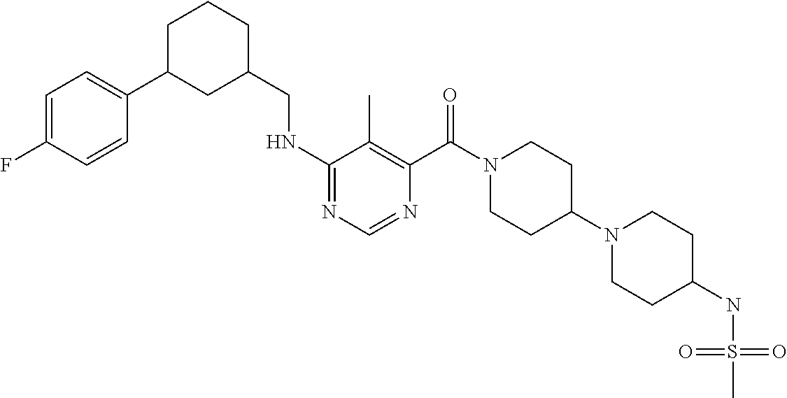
C1(NCC2CCCC(C3=CC=C(F)C=C3)C2)=NC=NC(C(N2CCC(N3CCC(NS(=O)(=O)C)CC3)CC2)=O)=C1C
